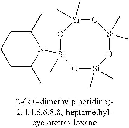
O1[Si](C)(C)O[Si](C)(N2C(C)CCCC2C)O[Si](C)(C)O[Si]1(C)C
